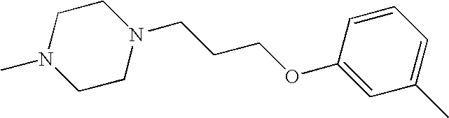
C1CN(CCCOC2=CC(C)=CC=C2)CCN1C
